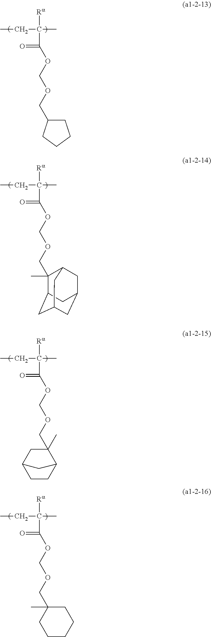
CCC(C)([Ra])C(=O)OCOCC1CCCC1.CCC(C)([Ra])C(=O)OCOCC1(C)C2CC3CC(CC1C3)C2.CCC(C)([Ra])C(=O)OCOCC1(C)C2CCC(C1)C2.CCC(C)([Ra])C(=O)OCOCC1(C)CCCCC1
